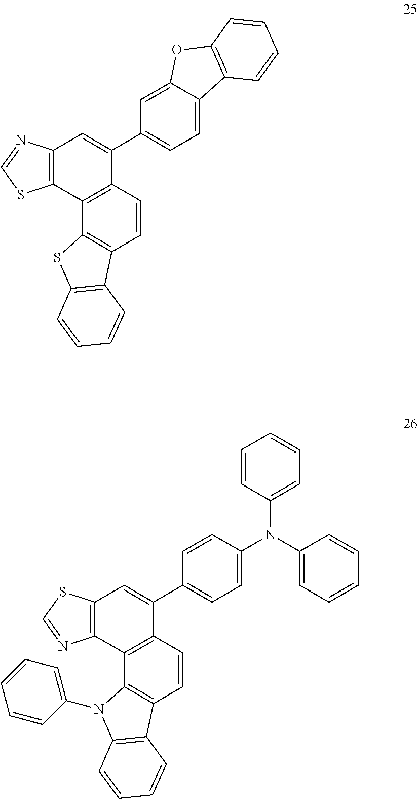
C12=C(C3=C(C(C4=CC=C5C(=C4)OC4=C5C=CC=C4)=C1)C=CC1=C3SC3=C1C=CC=C3)SC=N2.C12=C(C3=C(C(C4=CC=C(N(C5=CC=CC=C5)C5=CC=CC=C5)C=C4)=C1)C=CC1=C3N(C3=CC=CC=C3)C3=C1C=CC=C3)N=CS2
